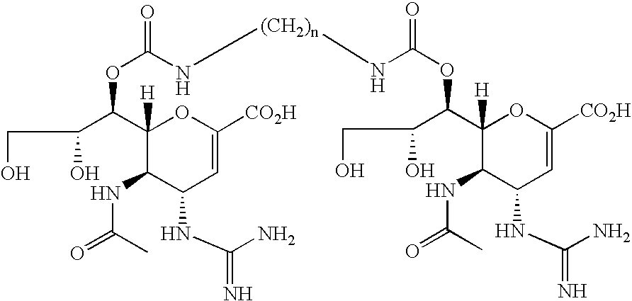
C1(C(OC(N[(CH2)n]NC(OC(C2([H])C(NC(C)=O)C(NC(N)=N)C=C([CO2H])O2)C(CO)O)=O)=O)C(CO)O)([H])C(NC(C)=O)C(NC(N)=N)C=C([CO2H])O1
